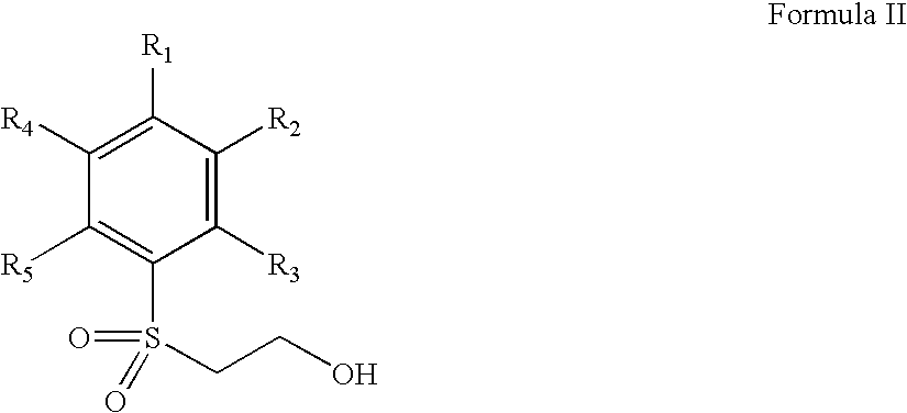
C1([R4])=C([R1])C([R2])=C([R3])C(S(CCO)(=O)=O)=C1[R5]
